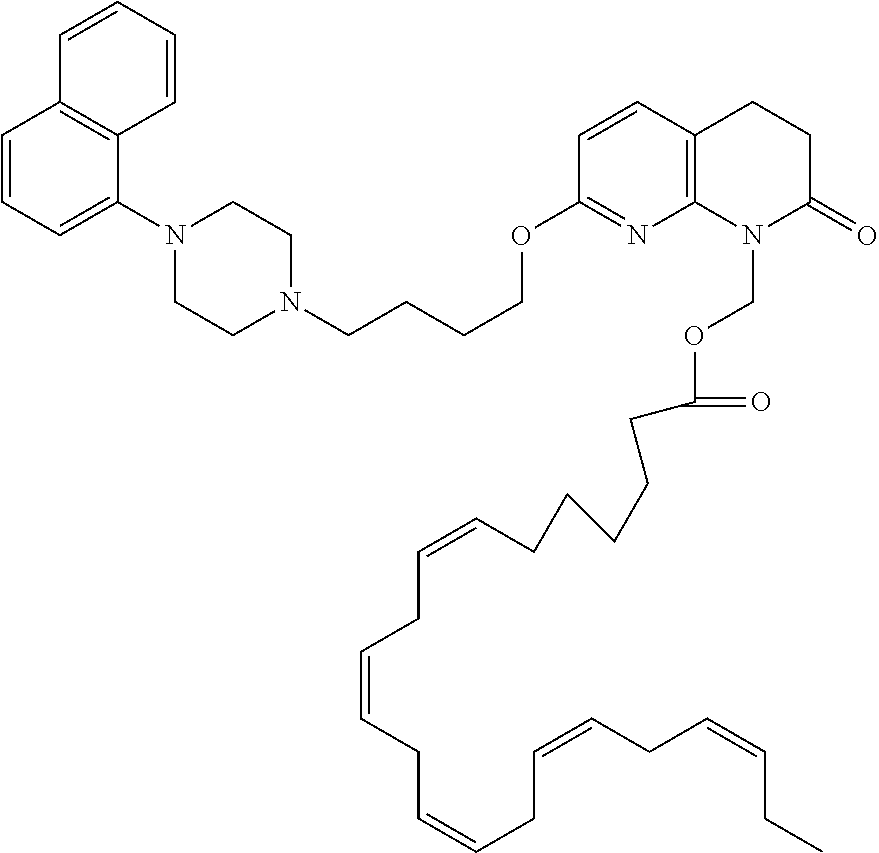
C1=CC=C(N2CCN(CCCCOC3=NC4=C(C=C3)CCC(=O)N4COC(CCCCCC=CCC=CCC=CCC=CCC=CCC)=O)CC2)C2=C1C=CC=C2
